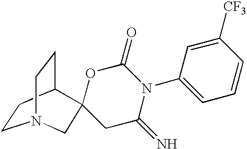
C1CC2CCN1CC21CC(=N)N(C2=CC=CC([CF3])=C2)C(=O)O1
